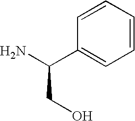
C1=CC=CC(C(N)CO)=C1
